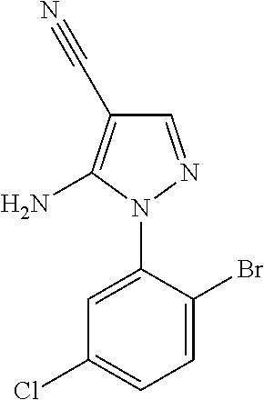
C1=C(N2N=CC(C#N)=C2N)C(Br)=CC=C1Cl
